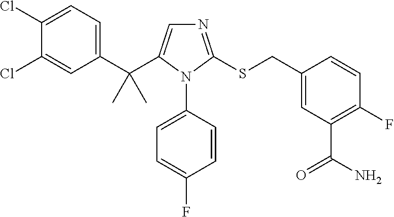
N1=C(SCC2=CC(C(=O)N)=C(F)C=C2)N(C2=CC=C(F)C=C2)C(C(C2=CC=C(Cl)C(Cl)=C2)(C)C)=C1
